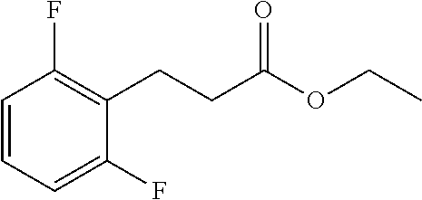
C1=CC=C(F)C(CCC(OCC)=O)=C1F
